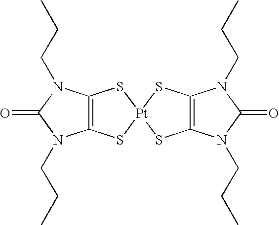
C12=C(S[Pt]3(S1)SC1=C(S3)N(CCC)C(=O)N1CCC)N(CCC)C(=O)N2CCC
